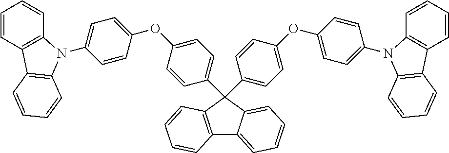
C1=CC2=C(C=C1)N(C1=CC=C(OC3=CC=C(C4(C5=CC=C(OC6=CC=C(N7C8=C(C=CC=C8)C8=C7C=CC=C8)C=C6)C=C5)C5=C(C6=CC=CC=C46)C=CC=C5)C=C3)C=C1)C1=C2C=CC=C1
